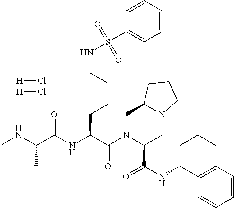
C(CCCNS(C1=CC=CC=C1)(=O)=O)C(C(N1C(C(NC2C3=C(CCC2)C=CC=C3)=O)CN2C(C1)CCC2)=O)NC(C(NC)C)=O.[H]Cl.[H]Cl
